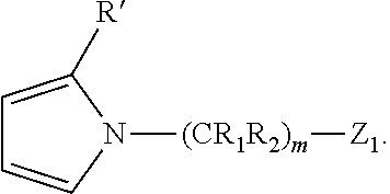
C1=C([R])N([(CR1R2)m][Z1])C=C1
